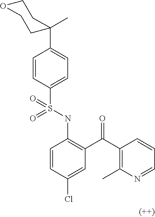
C1=CC(S(NC2=C(C(C3=C(C)N=CC=C3)=O)C=C(Cl)C=C2)(=O)=O)=CC=C1C1(C)CCOCC1
